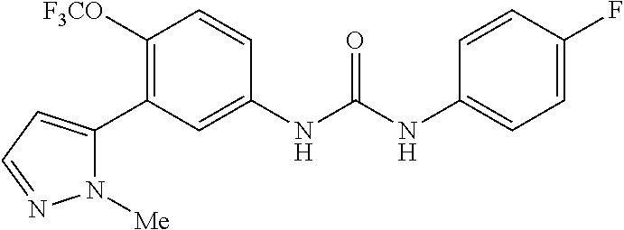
C1([F3CO])=C(C2=CC=NN2[Me])C=C(NC(NC2=CC=C(F)C=C2)=O)C=C1
